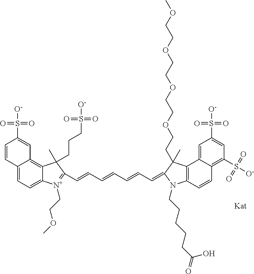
COCCOCCOCCOCCC1(C)C2=C(C=CC3=C(S([O-])(=O)=O)C=C(S(=O)(=O)[O-])C=C32)N(CCCCCC(O)=O)C1=CC=CC=CC=CC1=[N+](CCOC)C2=CC=C3C(=C2C1(CCCS(=O)([O-])=O)C)C=C(S([O-])(=O)=O)C=C3
